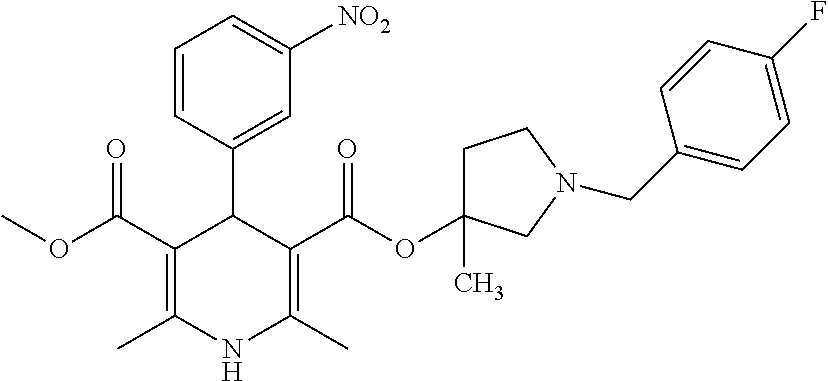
C1=CC(C2C(C(OC)=O)=C(C)NC(C)=C2C(OC2(C)CCN(CC3=CC=C(F)C=C3)C2)=O)=CC([NO2])=C1
